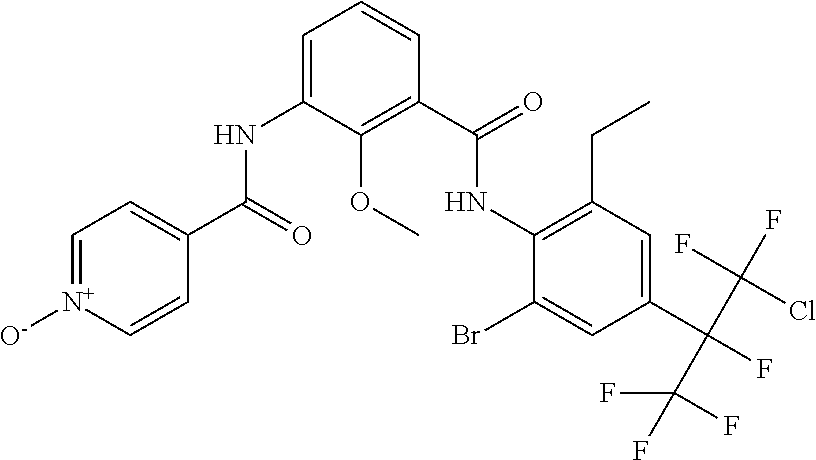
C1=[N+]([O-])C=CC(C(NC2=CC=CC(C(NC3=C(CC)C=C(C(F)(C(F)(Cl)F)C(F)(F)F)C=C3Br)=O)=C2OC)=O)=C1
